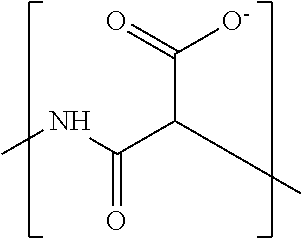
CNC(C(C)C([O-])=O)=O
